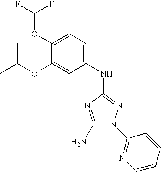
O(C(F)F)C1=CC=C(NC2=NN(C3=NC=CC=C3)C(N)=N2)C=C1OC(C)C
